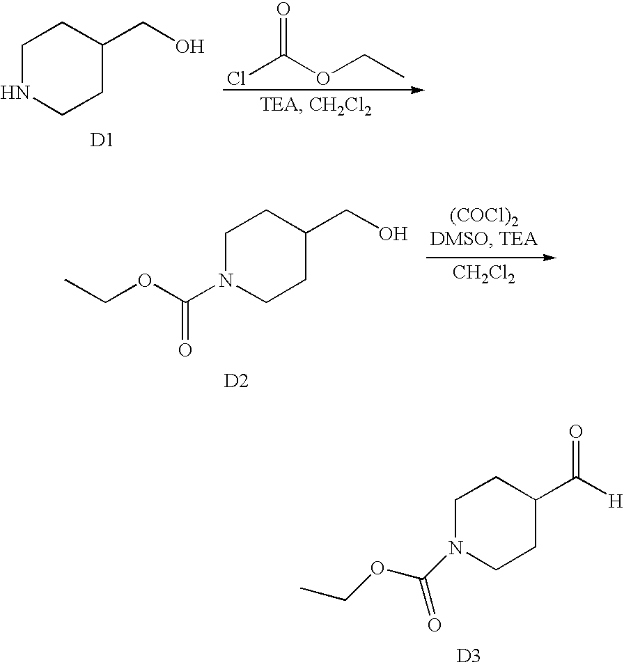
C1NCCC(CO)C1.ClC(OCC)=O.[D1].[CH2Cl2].C1N(C(OCC)=O)CCC(CO)C1.[D2].C1N(C(OCC)=O)CCC(C([H])=O)C1.[D3]
